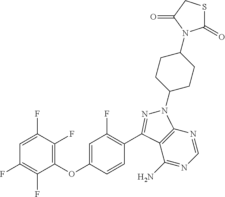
C1=C(F)C(F)=C(OC2=CC(F)=C(C3=NN(C4CCC(N5C(=O)SCC5=O)CC4)C4=C3C(N)=NC=N4)C=C2)C(F)=C1F
